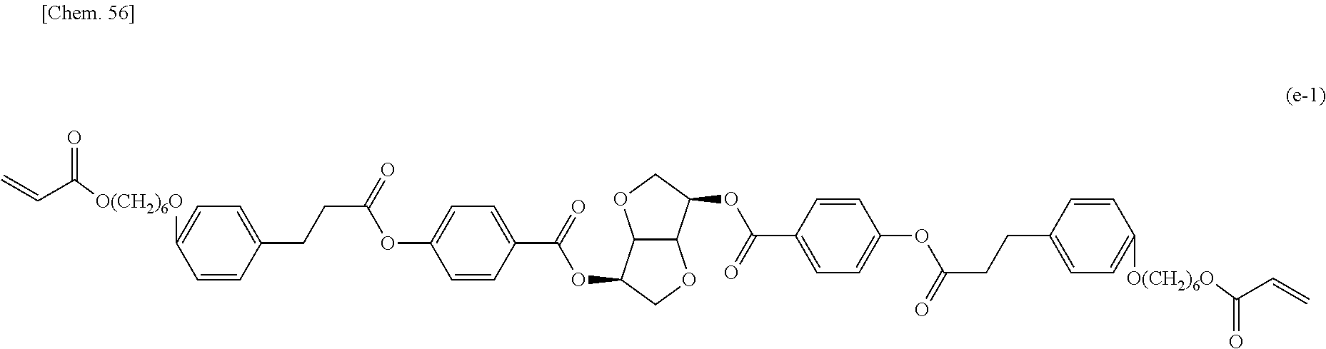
C1=CC(C(=O)OC2C3C(OC2)C(OC(=O)C2=CC=C(OC(=O)CCC4=CC=C([O(CH2)6O]C(=O)C=C)C=C4)C=C2)CO3)=CC=C1OC(CCC1=CC=C([O(CH2)6O]C(C=C)=O)C=C1)=O
